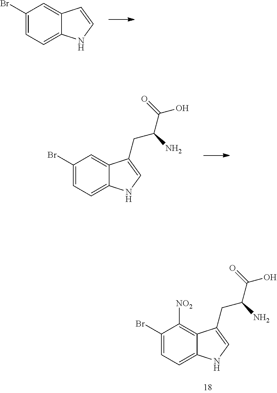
C1(Br)=CC=C2C(=C1)C=CN2.C1(Br)=CC=C2C(=C1)C(CC(C(=O)O)N)=CN2.C1(Br)=CC=C2C(=C1[NO2])C(CC(C(=O)O)N)=CN2
